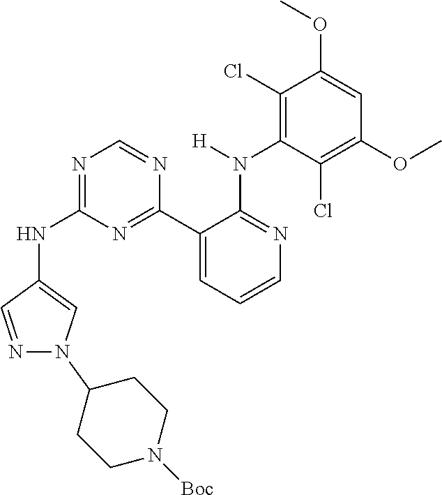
C1(NC2=NC=NC(C3=CC=CN=C3N(C3=C(Cl)C(OC)=CC(OC)=C3Cl)[H])=N2)=CN(C2CCN([Boc])CC2)N=C1
